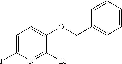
C1=C(I)N=C(Br)C(OCC2=CC=CC=C2)=C1
